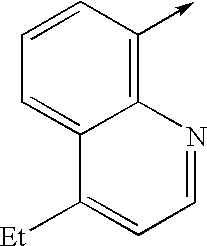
C1=CC(->C)=C2C(=C1)C([Et])=CC=N2
